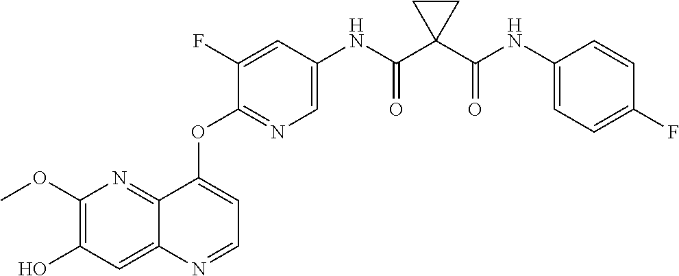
C1(O)=C(OC)N=C2C(=C1)N=CC=C2OC1=NC=C(NC(C2(C(NC3=CC=C(F)C=C3)=O)CC2)=O)C=C1F
